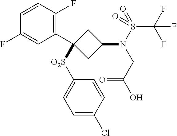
C1=CC(F)=C(C2([O2S]C3=CC=C(Cl)C=C3)CC(N(S(=O)(C(F)(F)F)=O)CC(O)=O)C2)C=C1F
